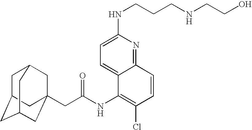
C1C2CC3CC(CC(NC4=C(Cl)C=CC5=NC(NCCCNCCO)=CC=C45)=O)(CC1C3)C2
